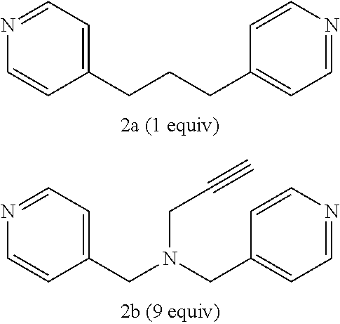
C1(CCCC2=CC=NC=C2)=CC=NC=C1.C1(CN(CC2=CC=NC=C2)CC#C)=CC=NC=C1
